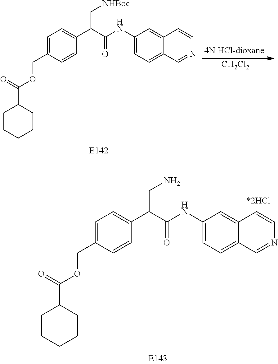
[CH2Cl2].C1(NC(C(C2=CC=C(COC(C3CCCCC3)=O)C=C2)C[NHBoc])=O)=CC=C2C(=C1)C=CN=C2.C1(NC(C(C2=CC=C(COC(C3CCCCC3)=O)C=C2)CN)=O)=CC=C2C(=C1)C=CN=C2
